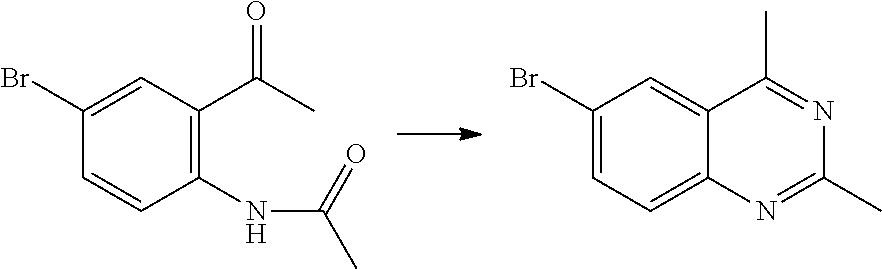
C1(NC(C)=O)=C(C(C)=O)C=C(Br)C=C1.C12=CC=C(Br)C=C1C(C)=NC(C)=N2
